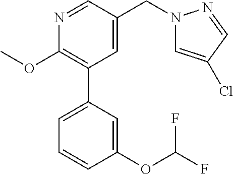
C1(OC)=C(C2=CC=CC(OC(F)F)=C2)C=C(CN2C=C(Cl)C=N2)C=N1
